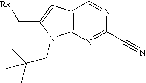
C12=C(C=C(C[Rx])N1CC(C)(C)C)C=NC(C#N)=N2
